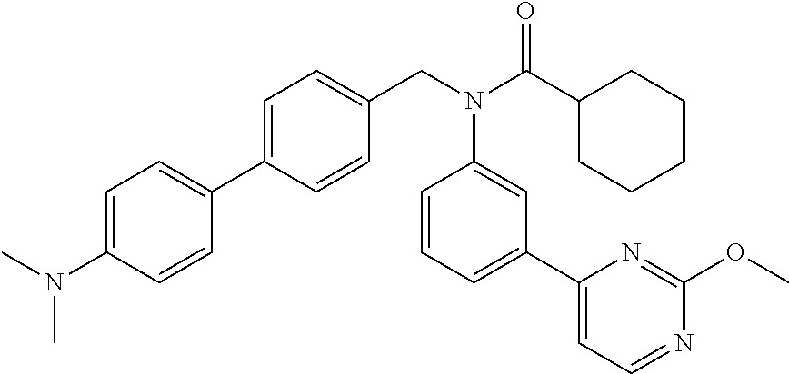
C1(C2=CC=C(CN(C(C3CCCCC3)=O)C3=CC(C4=CC=NC(OC)=N4)=CC=C3)C=C2)=CC=C(N(C)C)C=C1
